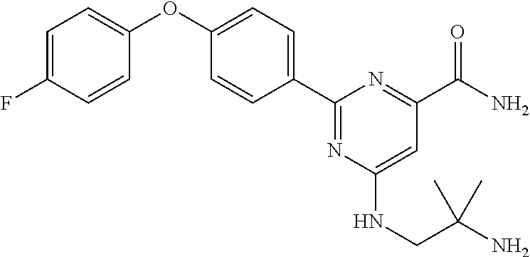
C1=C(F)C=CC(OC2=CC=C(C3=NC(NCC(N)(C)C)=CC(C(N)=O)=N3)C=C2)=C1
